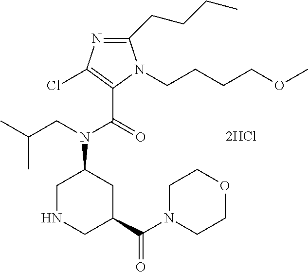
C1NCC(C(N2CCOCC2)=O)CC1N(CC(C)C)C(=O)C1=C(Cl)N=C(CCCC)N1CCCCOC
